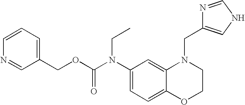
C1(N(C(OCC2=CC=CN=C2)=O)CC)=CC=C2C(=C1)N(CC1=CNC=N1)CCO2
